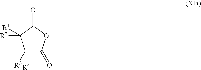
O=C1C([R1])([R2])C([R3])([R4])C(=O)O1
